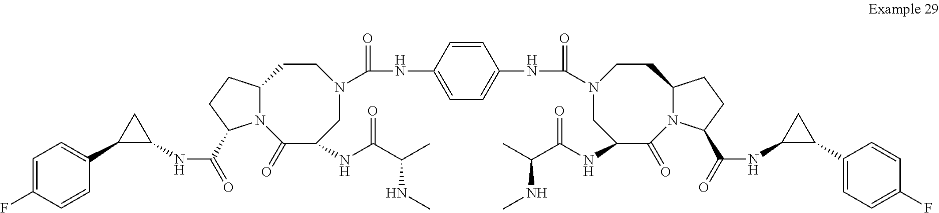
N12C(CCC1C(=O)NC1CC1C1=CC=C(F)C=C1)CCN(C(NC1=CC=C(NC(N3CC(NC(C(C)NC)=O)C(=O)N4C(CC3)CCC4C(=O)NC3C(C4=CC=C(F)C=C4)C3)=O)C=C1)=O)CC(NC(C(C)NC)=O)C2=O
